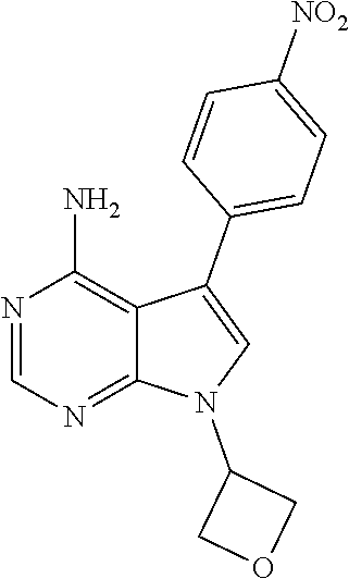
N1=CN=C2C(=C1N)C(C1=CC=C([NO2])C=C1)=CN2C1COC1
